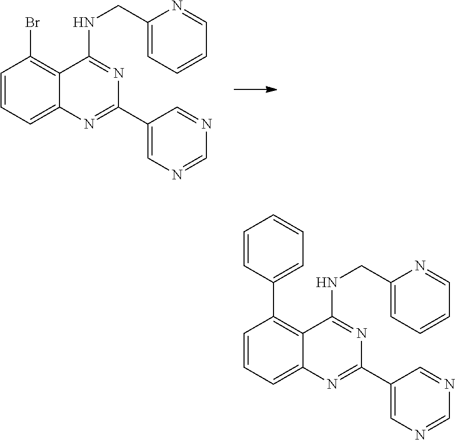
C1(C2=NC3=CC=CC(Br)=C3C(NCC3=CC=CC=N3)=N2)=CN=CN=C1.C1(C2=NC3=CC=CC(C4=CC=CC=C4)=C3C(NCC3=CC=CC=N3)=N2)=CN=CN=C1
